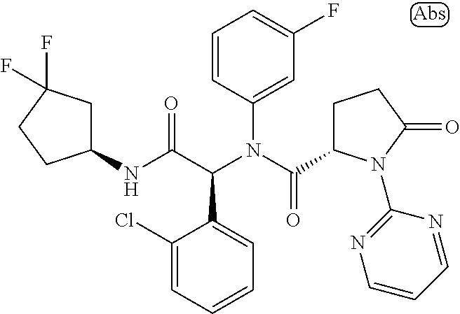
C1=CC(N(C(C2CCC(=O)N2C2=NC=CC=N2)=O)C(C(NC2CC(F)(F)CC2)=O)C2=CC=CC=C2Cl)=CC(F)=C1
